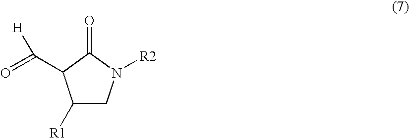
C1([R1])CN([R2])C(=O)C1C(=O)[H]
